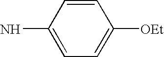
C1=CC(N)=CC=C1[OEt]
